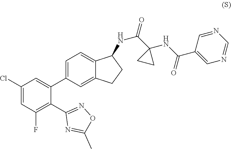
C1(Cl)=CC(F)=C(C2=NOC(C)=N2)C(C2=CC=C3C(=C2)CCC3NC(C2(NC(C3=CN=CN=C3)=O)CC2)=O)=C1
